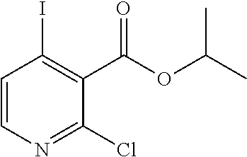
C1=CN=C(Cl)C(C(=O)OC(C)C)=C1I
